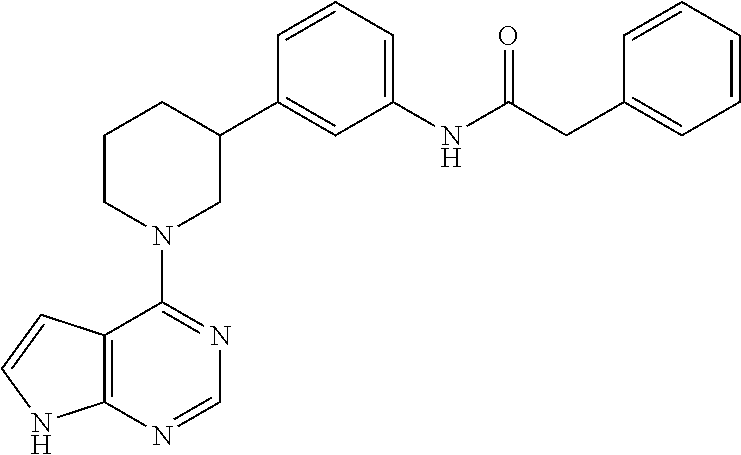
C1(C2CCCN(C3=NC=NC4=C3C=CN4)C2)=CC(NC(CC2=CC=CC=C2)=O)=CC=C1
